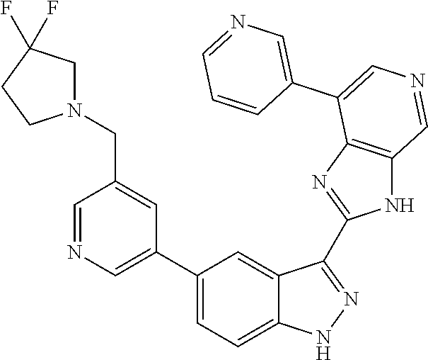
C1(C2=CN=CC(CN3CC(F)(F)CC3)=C2)=CC=C2C(=C1)C(C1=NC3=C(N1)C=NC=C3C1=CN=CC=C1)=NN2
